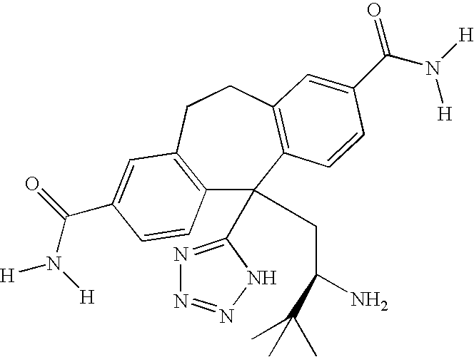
C12=C(CCC3=C(C1(C1=NN=NN1)CC(N)C(C)(C)C)C=CC(C(N([H])[H])=O)=C3)C=C(C(=O)N([H])[H])C=C2
